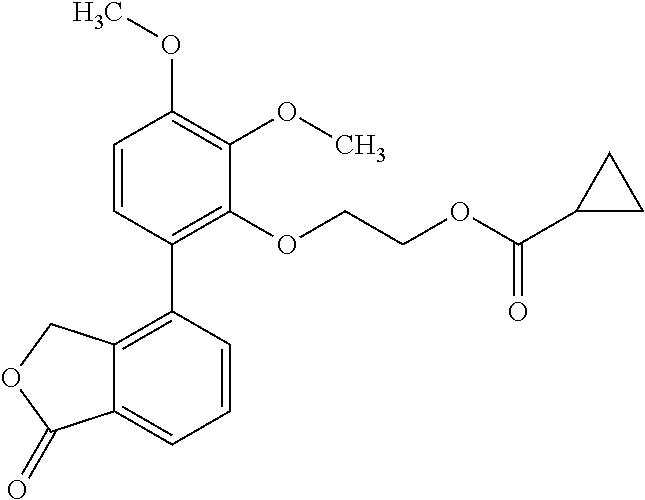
C1=CC(C2=C3C(=CC=C2)C(=O)OC3)=C(OCCOC(C2CC2)=O)C(OC)=C1OC
